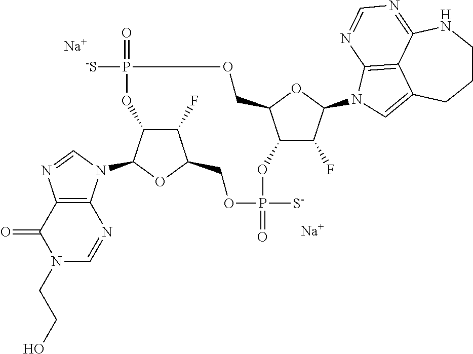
C1(F)C(N2C3=C4C(=NC=N3)NCCCC4=C2)OC2COP(=O)([-S])OC3C(F)C(COP(=O)([S-])OC12)OC3N1C2=C(N=C1)C(=O)N(CCO)C=N2.[Na].[Na]
